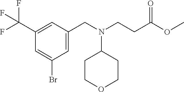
C1=C(CN(CCC(OC)=O)C2CCOCC2)C=C(C(F)(F)F)C=C1Br
